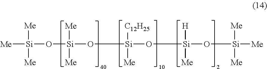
[Me][Si]([Me])([Me])O[Si](O[Si](O[Si](O[Si]([Me])([Me])[Me])([H])[Me])([C12H25])[Me])([Me])[Me]
